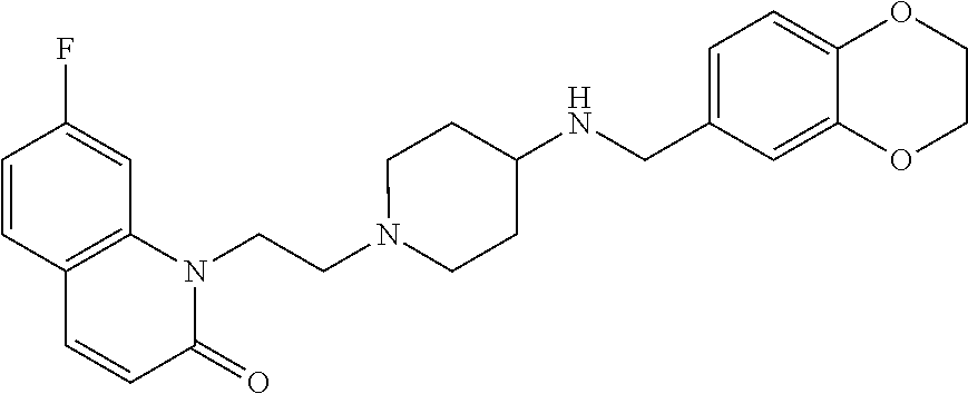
C1=CC2=C(C=C1F)N(CCN1CCC(NCC3=CC=C4C(=C3)OCCO4)CC1)C(=O)C=C2
